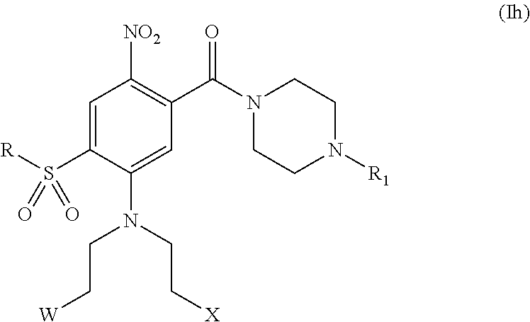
C1=C(S([R])(=O)=O)C(N(CC[X])CC[W])=CC(C(N2CCN([R1])CC2)=O)=C1[NO2]
